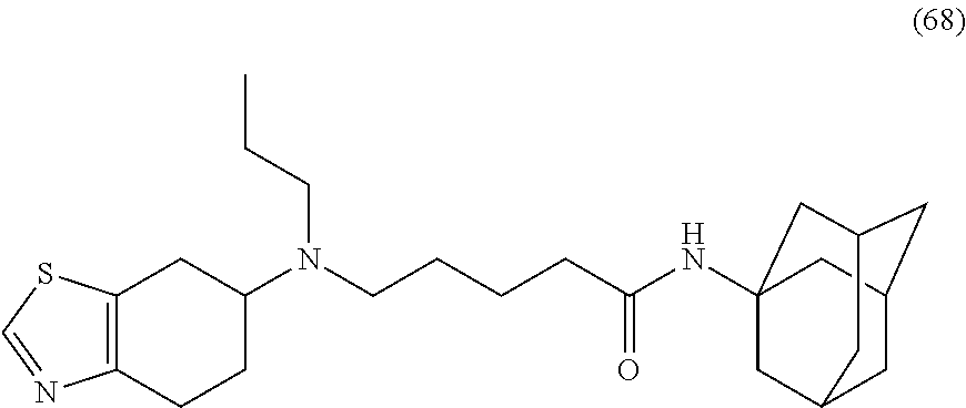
C12=C(CCC(N(CCCCC(NC34CC5CC(CC(C3)C5)C4)=O)CCC)C1)N=CS2
